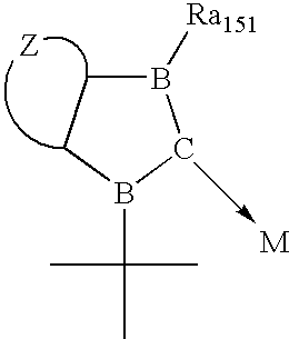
C1B(C(C)(C)C)CB([Ra151])C1
